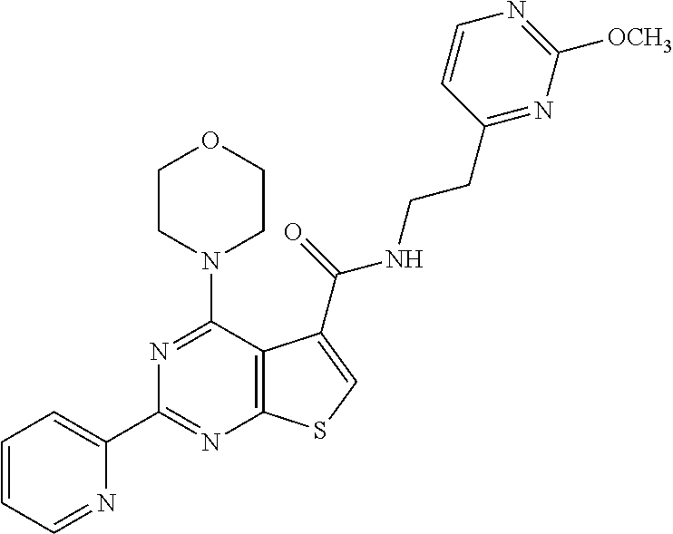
C1(C2=CC=CC=N2)=NC2=C(C(N3CCOCC3)=N1)C(C(=O)NCCC1=NC([OCH3])=NC=C1)=CS2
